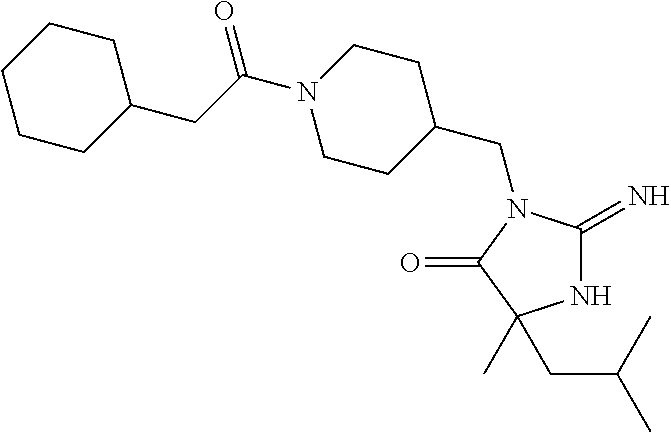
N1C(=N)N(CC2CCN(C(=O)CC3CCCCC3)CC2)C(=O)C1(CC(C)C)C
